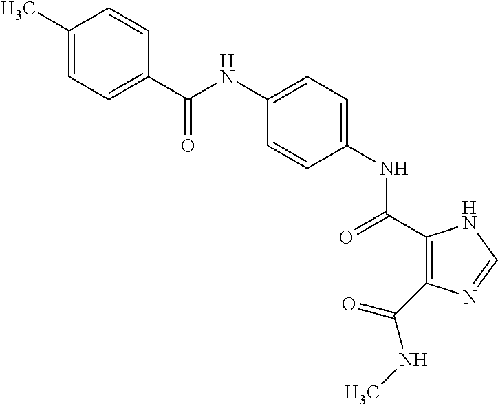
C(NC1=CC=C(NC(=O)C2=C(C(NC)=O)N=CN2)C=C1)(=O)C1=CC=C(C)C=C1
